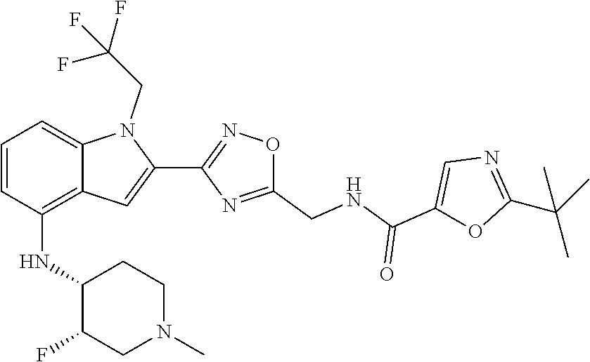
N1=C(C(C)(C)C)OC(C(=O)NCC2=NC(C3=CC4=C(NC5C(F)CN(C)CC5)C=CC=C4N3CC(F)(F)F)=NO2)=C1
